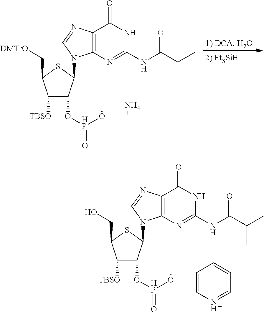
O(C1C([TBSO])C(CO)SC1N1C2=C(N=C1)C(=O)NC(NC(C(C)C)=O)=N2)[HP](O)=O.C1=CN=CC=C1.O(C1C([TBSO])C(C[DMTrO])SC1N1C2=C(N=C1)C(=O)NC(NC(C(C)C)=O)=N2)[HP](O)=O.N
